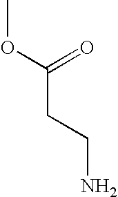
C(CCN)(OC)=O
